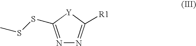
N1=C(SSC)[Y]C([R1])=N1
